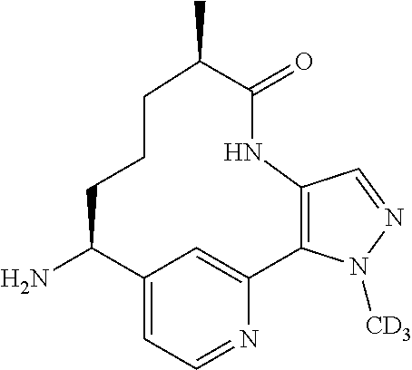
C12=CC=NC(=C1)C1=C(C=NN1[CD3])NC(=O)C(C)CCCC2N
